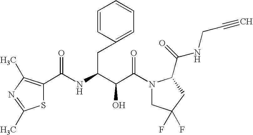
C(C(N1CC(F)(F)CC1C(NCC#C)=O)=O)(O)C(CC1=CC=CC=C1)NC(=O)C1=C(C)N=C(C)S1
